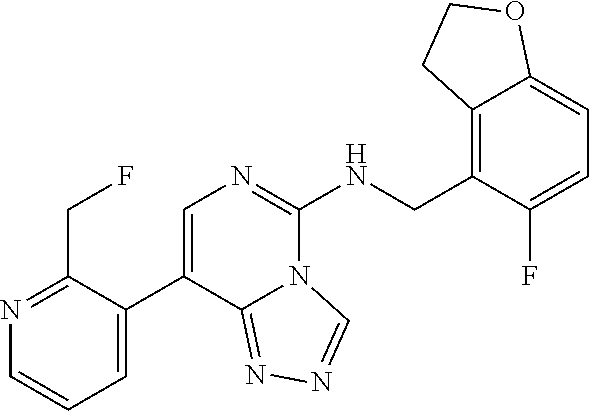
C1(C2=CC=CN=C2CF)=CN=C(NCC2=C3C(=CC=C2F)OCC3)N2C1=NN=C2
